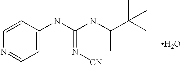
C1=CN=CC=C1NC(NC(C(C)(C)C)C)=N[CN].O
